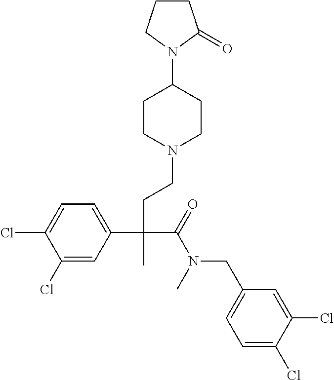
C1(Cl)=CC(C(CCN2CCC(N3CCCC3=O)CC2)(C(=O)N(CC2=CC=C(Cl)C(Cl)=C2)C)C)=CC=C1Cl
